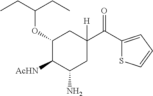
C1(OC(CC)CC)C([AcHN])C(N)CC(C(=O)C2=CC=CS2)([H])C1
